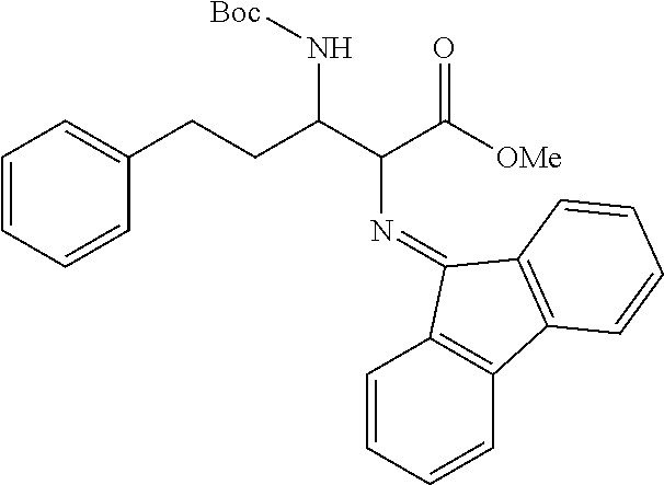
C1(CCC(C(C([OMe])=O)N=C2C3=C(C=CC=C3)C3=C2C=CC=C3)N[Boc])=CC=CC=C1
